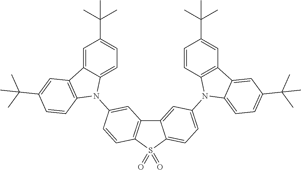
C12=CC(N3C4=C(C=C(C(C)(C)C)C=C4)C4=CC(C(C)(C)C)=CC=C34)=CC=C1S(=O)(=O)C1=C2C=C(N2C3=CC=C(C(C)(C)C)C=C3C3=C2C=CC(C(C)(C)C)=C3)C=C1
